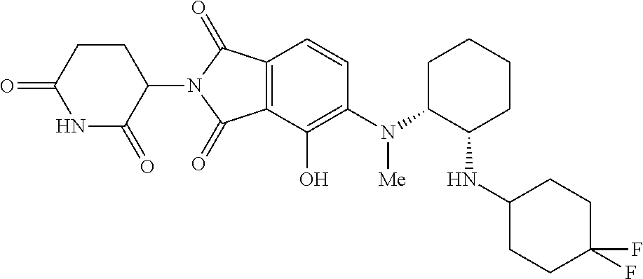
C1=CC2=C(C(O)=C1N([Me])C1C(NC3CCC(F)(F)CC3)CCCC1)C(=O)N(C1C(=O)NC(=O)CC1)C2=O
